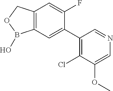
C12=C(COB1O)C=C(F)C(C1=C(Cl)C(OC)=CN=C1)=C2
